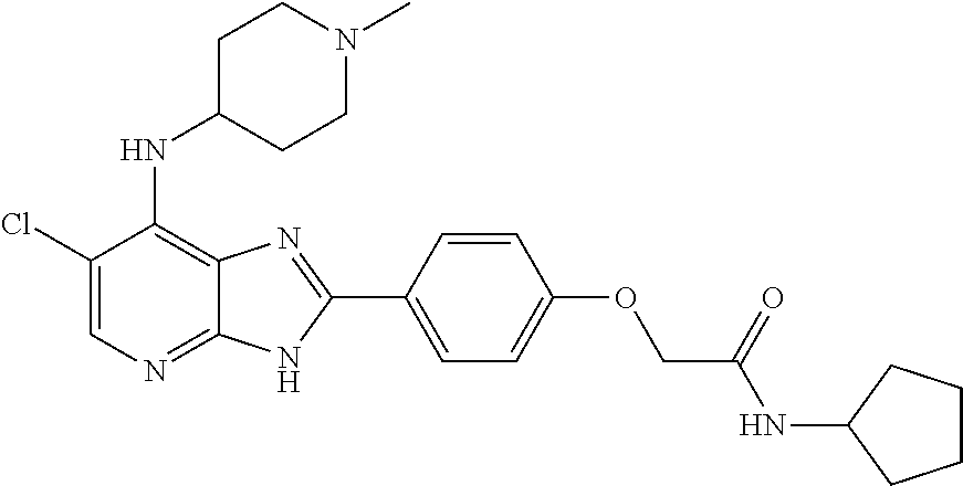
C1(Cl)=CN=C2C(=C1NC1CCN(C)CC1)N=C(C1=CC=C(OCC(NC3CCCC3)=O)C=C1)N2
